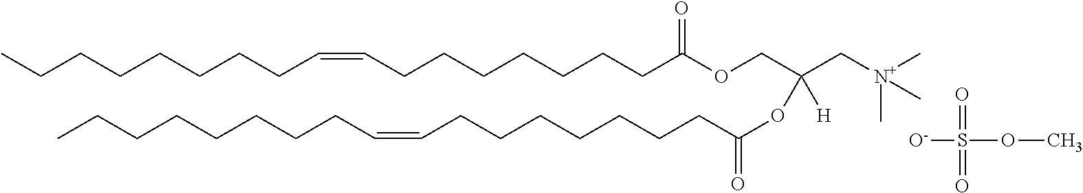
CCCCCCCCC=CCCCCCCCC(OCC(C[N+](C)(C)C)([H])OC(CCCCCCCC=CCCCCCCCC)=O)=O.[O-]S(OC)(=O)=O
